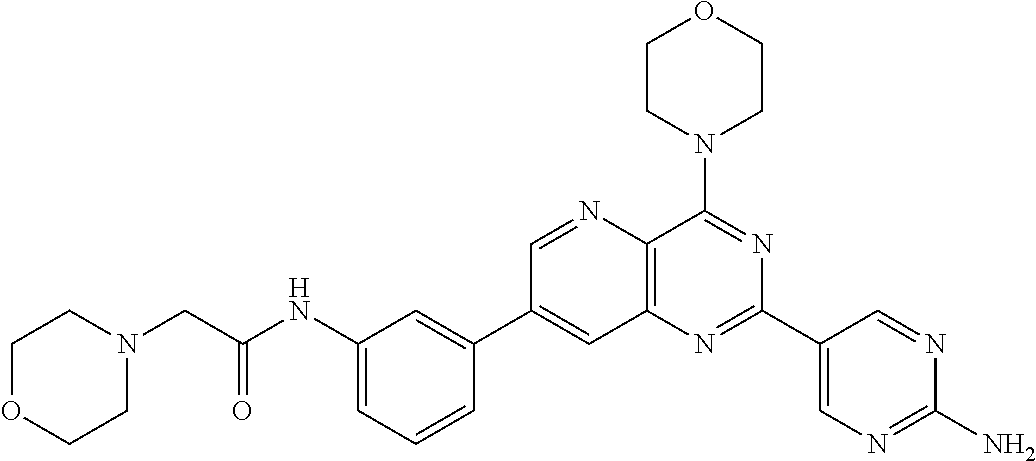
C1(NC(CN2CCOCC2)=O)=CC=CC(C2=CC3=C(C(N4CCOCC4)=NC(C4=CN=C(N)N=C4)=N3)N=C2)=C1
